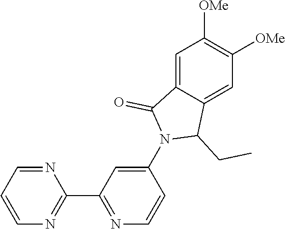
N1=CC=CN=C1C1=NC=CC(N2C(CC)C3=CC([OMe])=C([OMe])C=C3C2=O)=C1
